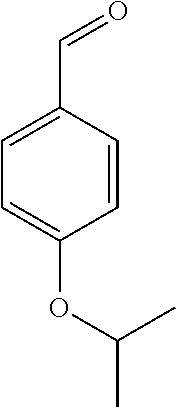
C1=C(C=O)C=CC(OC(C)C)=C1
